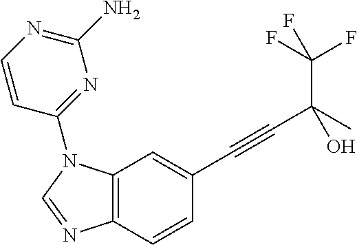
C12=C(C=C(C#CC(C(F)(F)F)(C)O)C=C1)N(C1=NC(N)=NC=C1)C=N2
